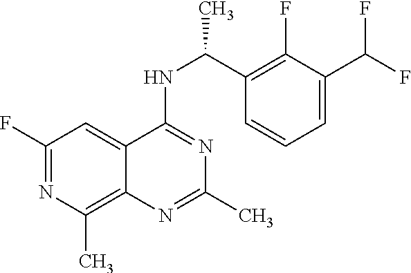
N(C1=NC(C)=NC2=C(C)N=C(F)C=C12)C(C1=C(F)C(C(F)F)=CC=C1)C
